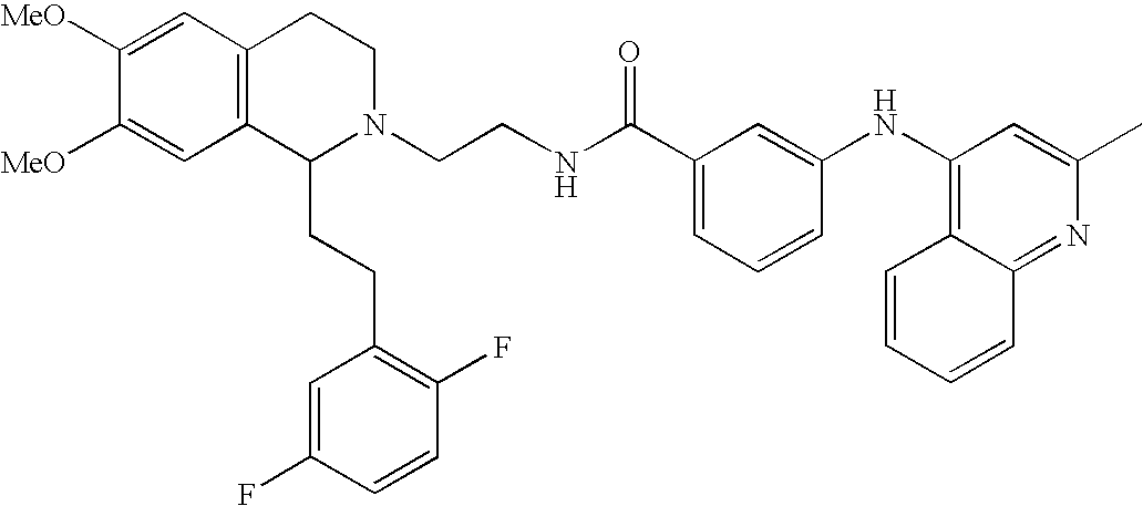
C12=C(C=C([MeO])C([MeO])=C1)CCN(CCNC(C1=CC=CC(NC3=C4C(=NC(C)=C3)C=CC=C4)=C1)=O)C2CCC1=C(F)C=CC(F)=C1
